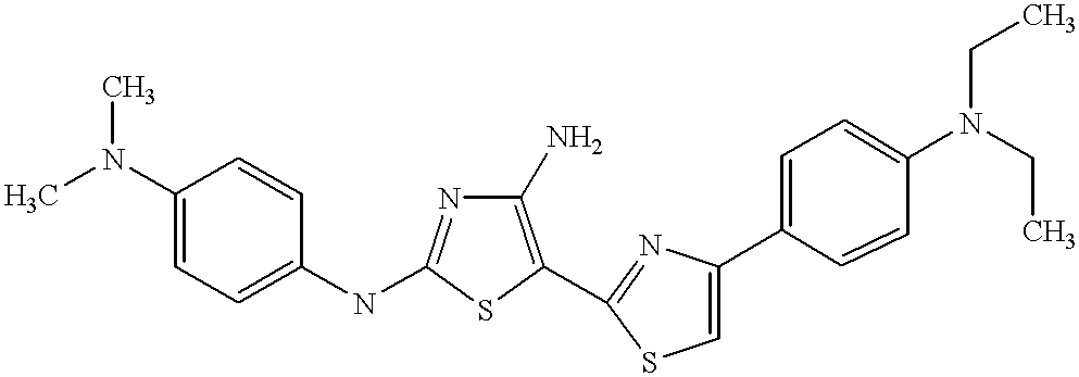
C1(N)=C(C2=NC(C3=CC=C(N(CC)CC)C=C3)=CS2)SC(NC2=CC=C(N(C)C)C=C2)=N1
